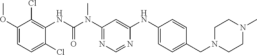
C1(OC)=CC=C(Cl)C(NC(N(C2=NC=NC(NC3=CC=C(CN4CCN(C)CC4)C=C3)=C2)C)=O)=C1Cl
